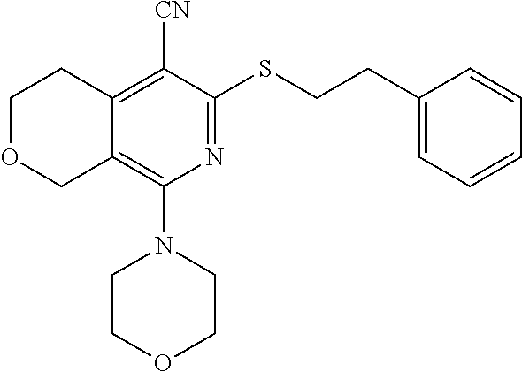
C1OCC2=C(N3CCOCC3)N=C(SCCC3=CC=CC=C3)C([CN])=C2C1
